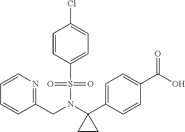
C1=CN=C(CN(C2(C3=CC=C(C(O)=O)C=C3)CC2)S(=O)(=O)C2=CC=C(Cl)C=C2)C=C1
